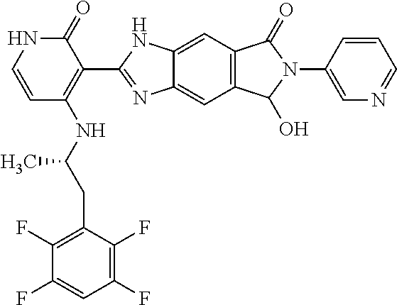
C1=CNC(=O)C(C2=NC3=CC4=C(C=C3N2)C(=O)N(C2=CN=CC=C2)C4O)=C1NC(CC1=C(F)C(F)=CC(F)=C1F)C
